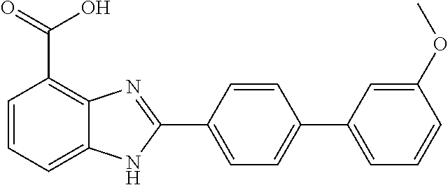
C1=C(C2=NC3=C(C(=O)O)C=CC=C3N2)C=CC(C2=CC=CC(OC)=C2)=C1
